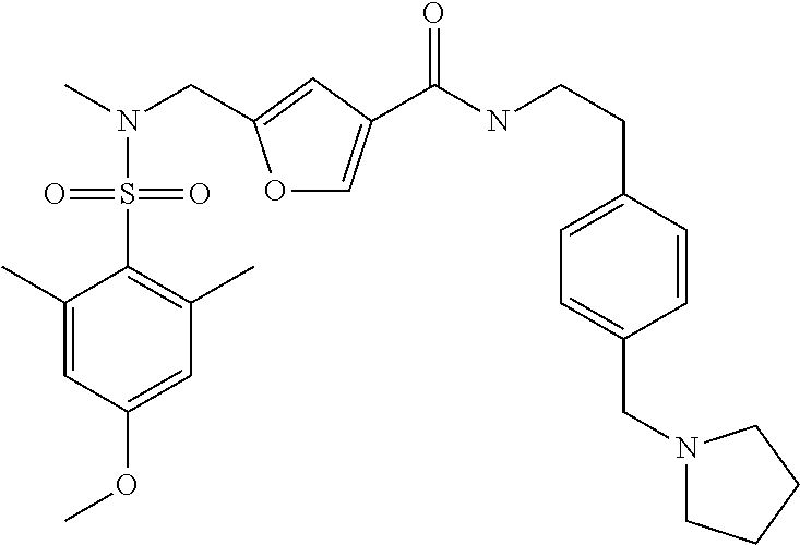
O1C=C(C(NCCC2=CC=C(CN3CCCC3)C=C2)=O)C=C1CN(C)S(C1=C(C)C=C(OC)C=C1C)(=O)=O
